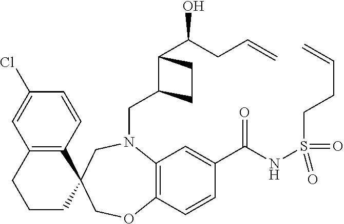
C12=C(C=CC(Cl)=C1)C1(CCC2)COC2=C(N(CC3C(C(O)CC=C)CC3)C1)C=C(C(NS(CCC=C)(=O)=O)=O)C=C2
